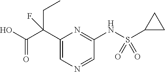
C1=NC=C(C(C(O)=O)(CC)F)N=C1NS(C1CC1)(=O)=O
